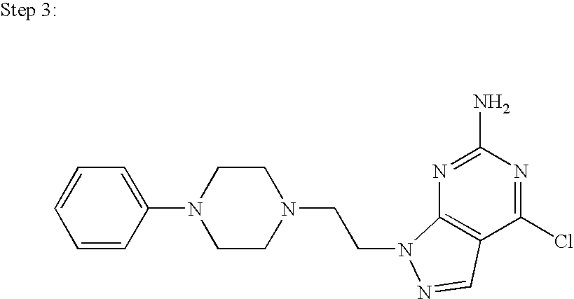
C1=CC=CC(N2CCN(CCN3C4=C(C(Cl)=NC(N)=N4)C=N3)CC2)=C1
